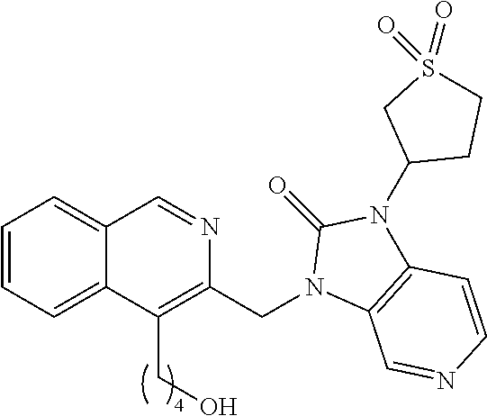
C1=CC=C2C(=C1)C=NC(CN1C3=C(N(C4CCS(=O)(=O)C4)C1=O)C=CN=C3)=C2CO
